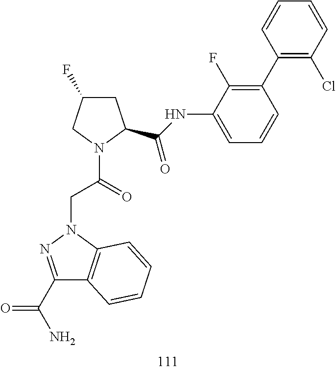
C1C(F)CN(C(=O)CN2N=C(C(N)=O)C3=C2C=CC=C3)C1C(=O)NC1=CC=CC(C2=C(Cl)C=CC=C2)=C1F
